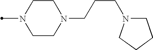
CN1CCN(CCCN2CCCC2)CC1
